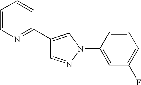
C1(C2=NC=CC=C2)=CN(C2=CC(F)=CC=C2)N=C1
